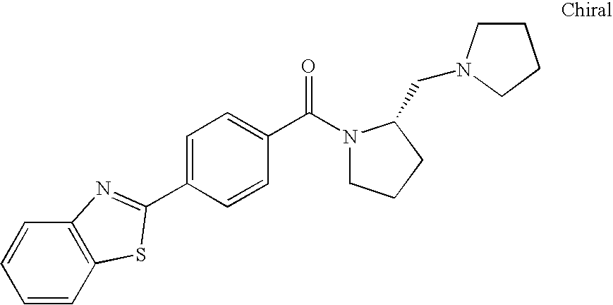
C1=CC2=C(C=C1)N=C(C1=CC=C(C(=O)N3CCCC3CN3CCCC3)C=C1)S2
